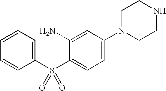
C1=CC=C(S(=O)(=O)C2=CC=C(N3CCNCC3)C=C2N)C=C1
